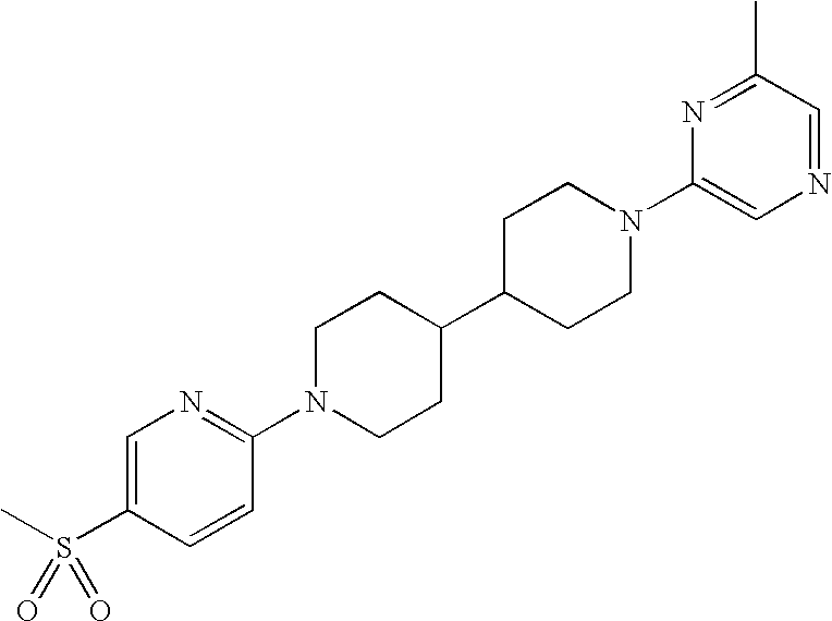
C1=C(S(C)(=O)=O)C=CC(N2CCC(C3CCN(C4=CN=CC(C)=N4)CC3)CC2)=N1
